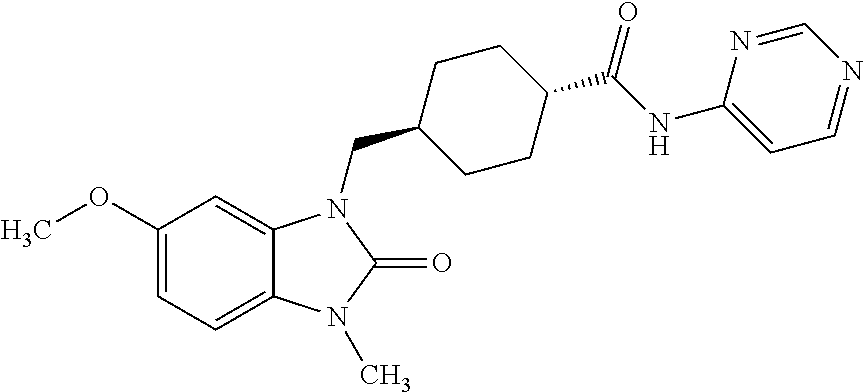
C1(OC)=CC=C2C(=C1)N(CC1CCC(C(NC3=CC=NC=N3)=O)CC1)C(=O)N2C
